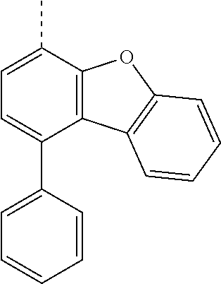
C12=C(C3=C(O1)C=CC=C3)C(C1=CC=CC=C1)=CC=C2C
